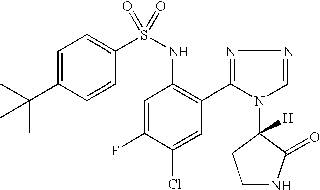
C1=C(C(C)(C)C)C=CC(S(NC2=C(C3=NN=CN3C3([H])CCNC3=O)C=C(Cl)C(F)=C2)(=O)=O)=C1
